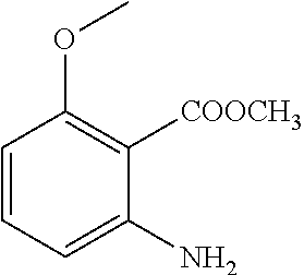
C1=CC=C(N)C([COOCH3])=C1OC
